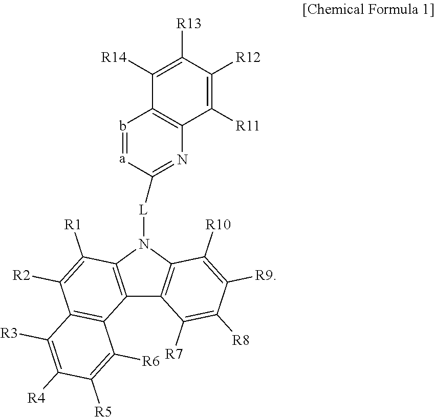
C12=C(N([L]C3=NC4=C(b=[a]3)C([R14])=C([R13])C([R12])=C4[R11])C3=C1C([R7])=C([R8])C([R9])=C3[R10])C([R1])=C([R2])C1=C2C([R6])=C([R5])C([R4])=C1[R3]
